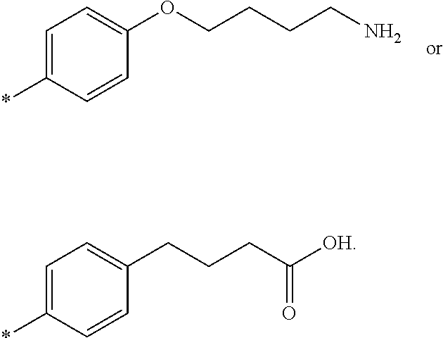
C1=C(*)C=CC(OCCCCN)=C1.C1=C(*)C=CC(CCCC([OH])=O)=C1
